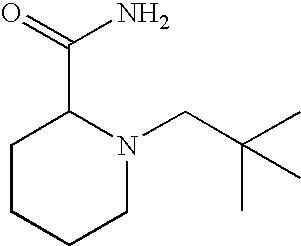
NC(C1CCCCN1CC(C)(C)C)=O
